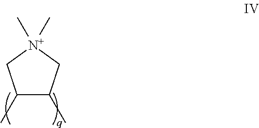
C1(C)C(C)C[N+](C)(C)C1
